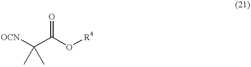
[OCN]C(C(O[R4])=O)(C)C
